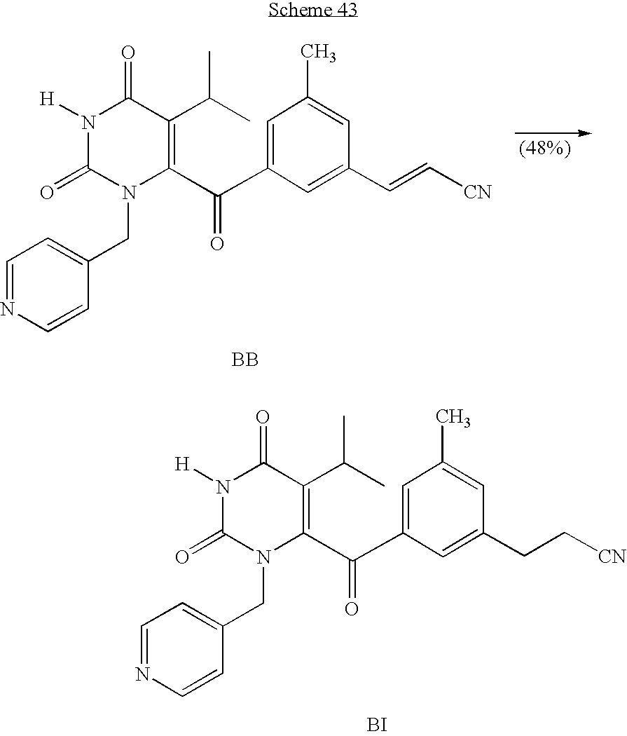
N1([H])C(=O)N(CC2=CC=NC=C2)C(C(C2=CC(C)=CC(CC[CN])=C2)=O)=C(C(C)C)C1=O.[BI].N1([H])C(=O)N(CC2=CC=NC=C2)C(C(C2=CC(C)=CC(C=C[CN])=C2)=O)=C(C(C)C)C1=O.[BB]
